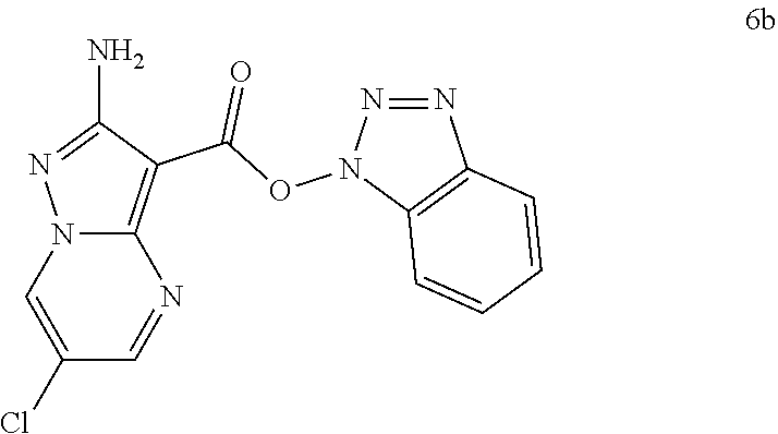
C1(Cl)=CN2C(=C(C(ON3C4=C(N=N3)C=CC=C4)=O)C(N)=N2)N=C1
